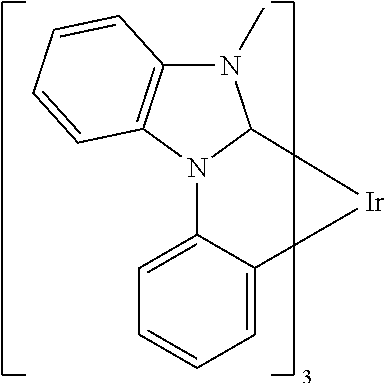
N1(C)C2=C(N3C1[Ir]C1=CC=CC=C31)C=CC=C2
